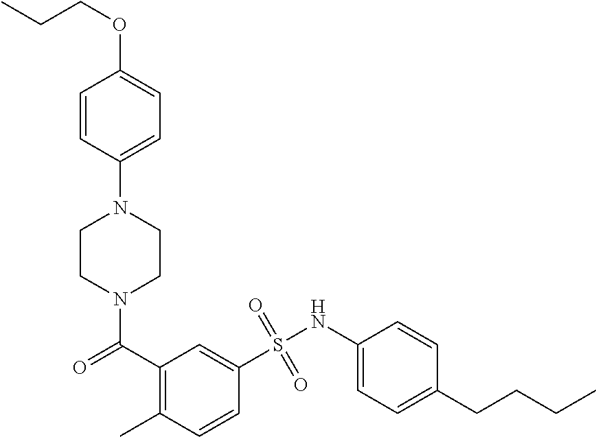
N1(C(C2=C(C)C=CC(S(NC3=CC=C(CCCC)C=C3)(=O)=O)=C2)=O)CCN(C2=CC=C(OCCC)C=C2)CC1
